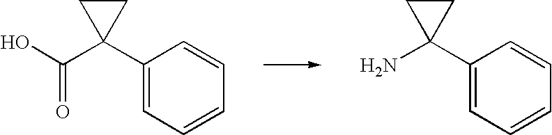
C1(C2(C(O)=O)CC2)=CC=CC=C1.C1(C2(N)CC2)=CC=CC=C1
